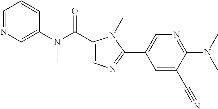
C1=CC=NC=C1N(C)C(=O)C1=CN=C(C2=CN=C(N(C)C)C(C#N)=C2)N1C
